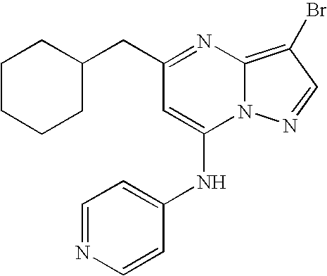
C(C1=NC2=C(Br)C=NN2C(NC2=CC=NC=C2)=C1)C1CCCCC1
